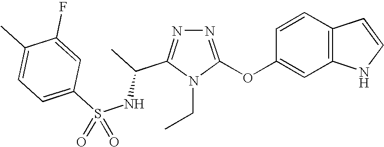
N1=C(OC2=CC3=C(C=C2)C=CN3)N(CC)C(C(C)NS(C2=CC=C(C)C(F)=C2)(=O)=O)=N1
